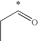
C(C)C=O
